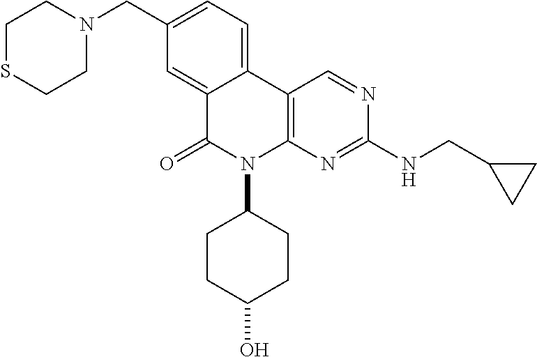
C12=CC=C(CN3CCSCC3)C=C1C(=O)N(C1CCC(O)CC1)C1=C2C=NC(NCC2CC2)=N1
